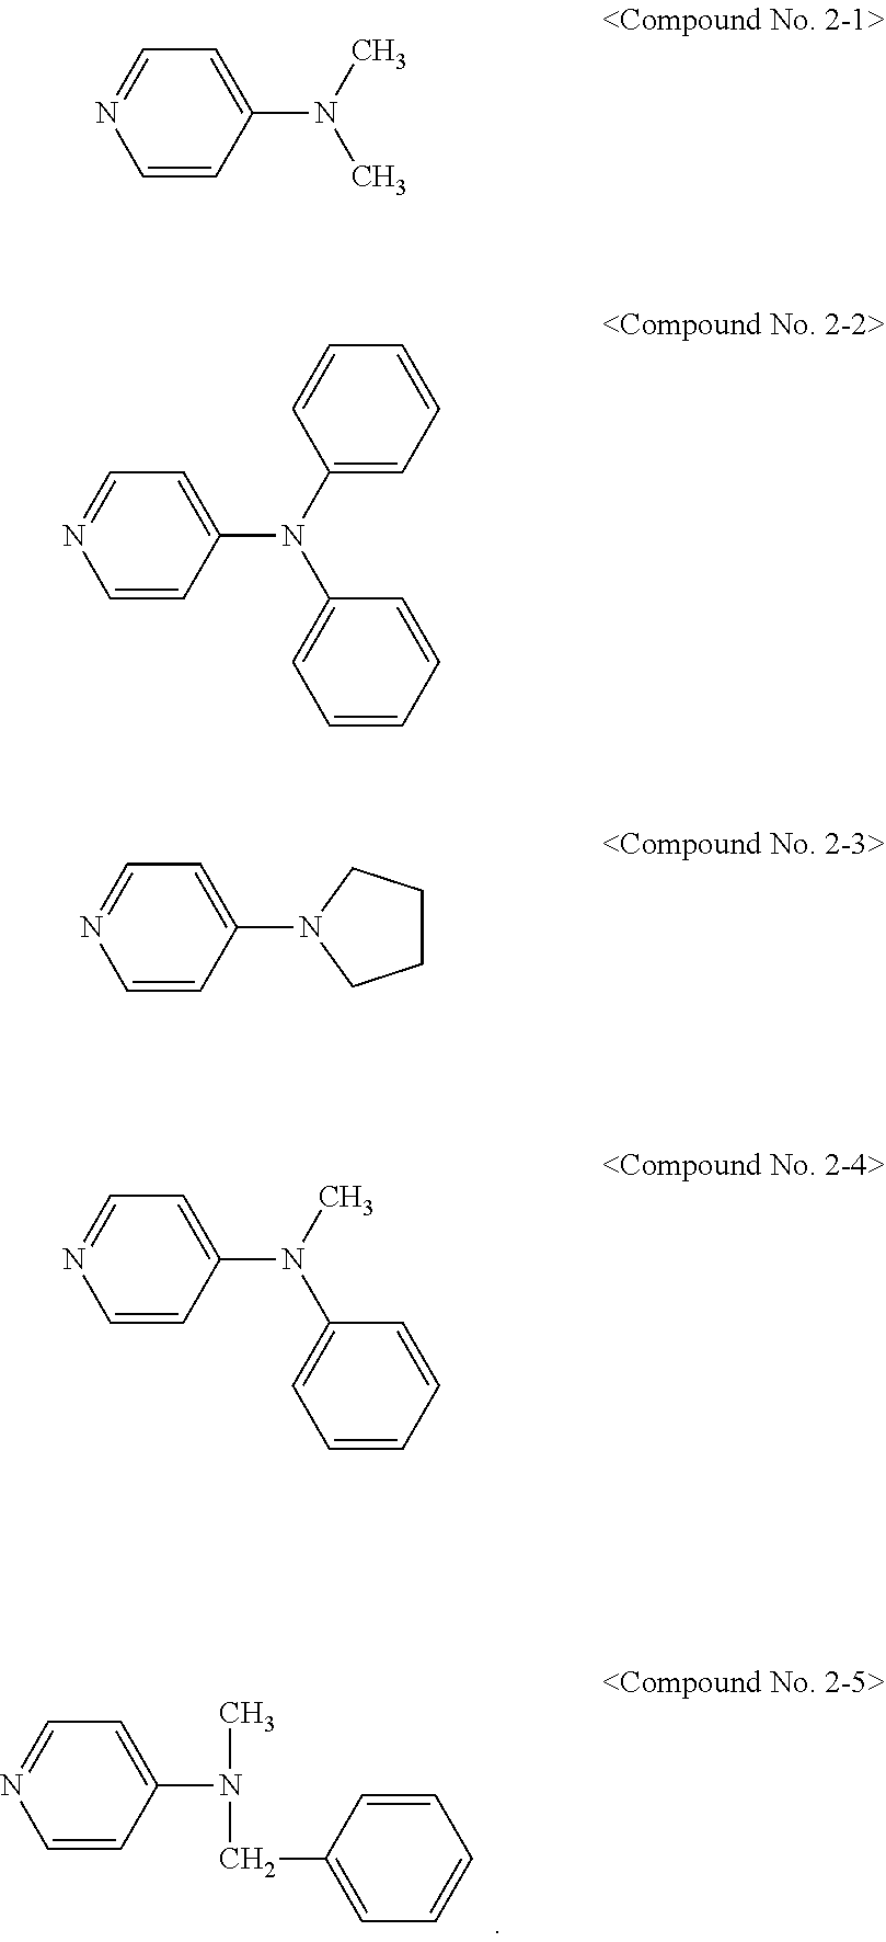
C1=CC(N(C)CC2=CC=CC=C2)=CC=N1.C1=CC(N(C)C)=CC=N1.C1=CC(N(C2=CC=CC=C2)C2=CC=CC=C2)=CC=N1.C1=CC(N2CCCC2)=CC=N1.C1=CC(N(C)C2=CC=CC=C2)=CC=N1
